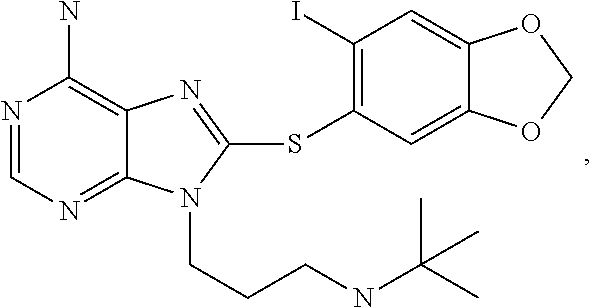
N1=CN=C2C(=C1N)N=C(SC1=C(I)C=C3C(=C1)OCO3)N2CCCNC(C)(C)C
